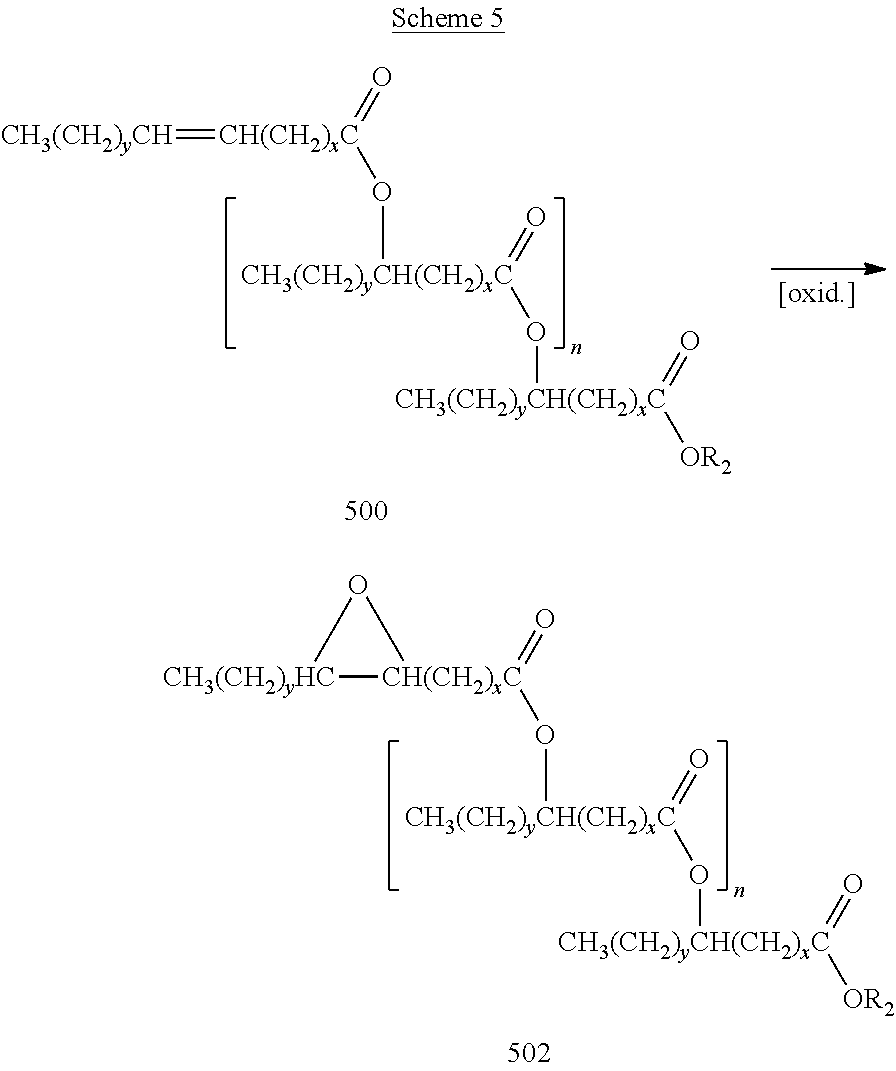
[CH3(CH2)yCH]=[CH(CH2)xC](=O)O[CH3(CH2)yCH(CH2)xC](=O)O[CH3(CH2)yCH(CH2)xC](=O)[OR2].[CH3(CH2)yHC]1[CH(CH2)xC](=O)(O[CH3(CH2)yCH(CH2)xC](=O)O[CH3(CH2)yCH(CH2)xC](=O)[OR2])O1
